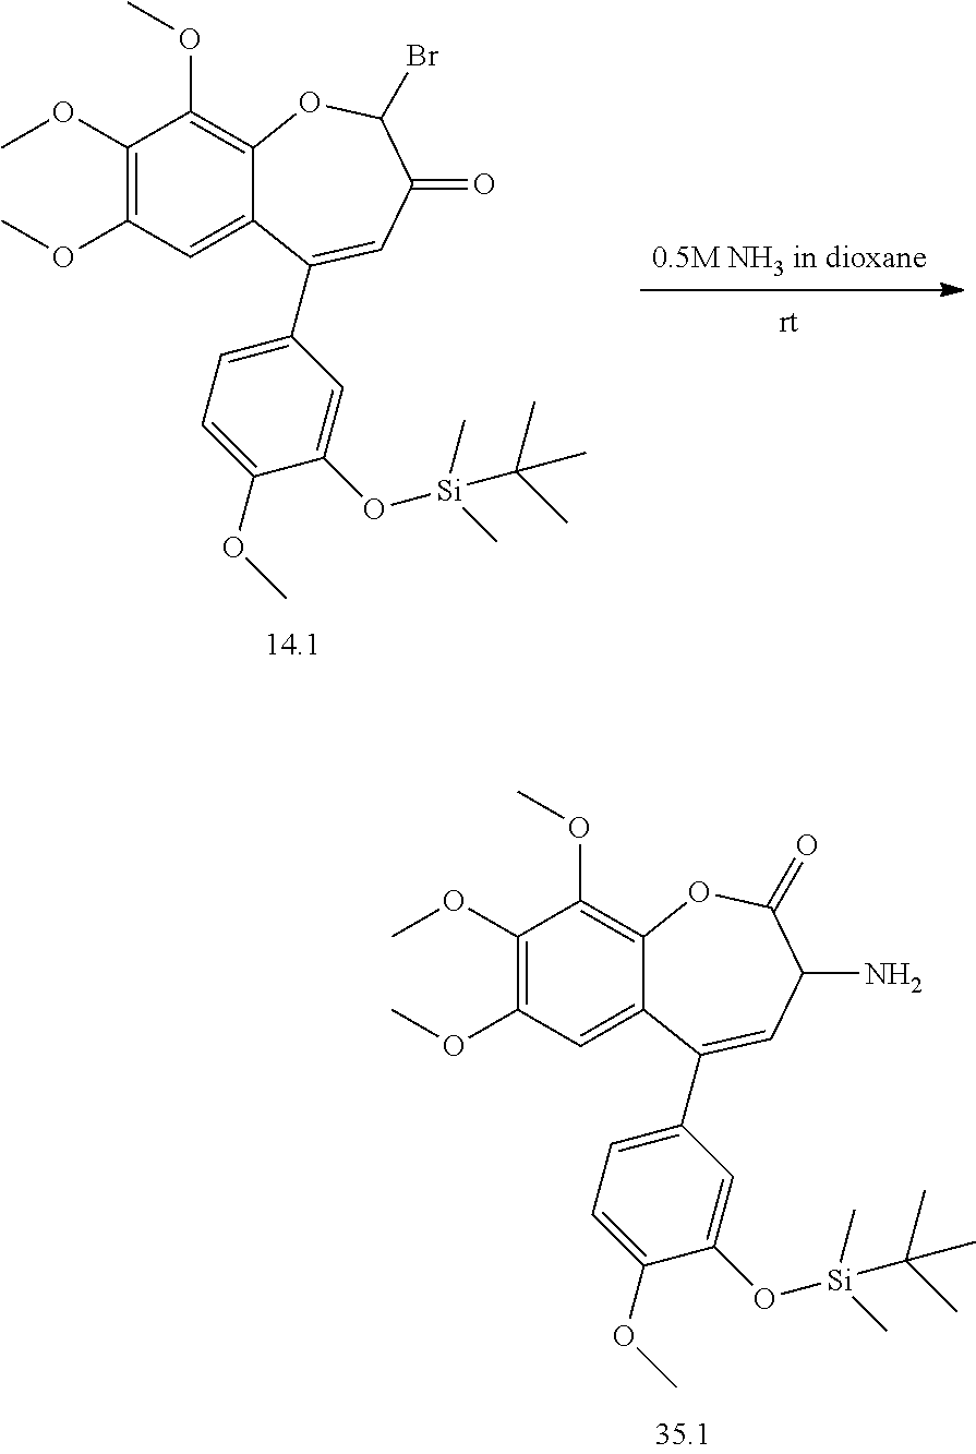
C1(OC)=C(OC)C=C2C(=C1OC)OC(=O)C(N)C=C2C1=CC=C(OC)C(O[Si](C)(C)C(C)(C)C)=C1.C1(OC)=C(OC)C=C2C(=C1OC)OC(Br)C(=O)C=C2C1=CC=C(OC)C(O[Si](C)(C)C(C)(C)C)=C1
